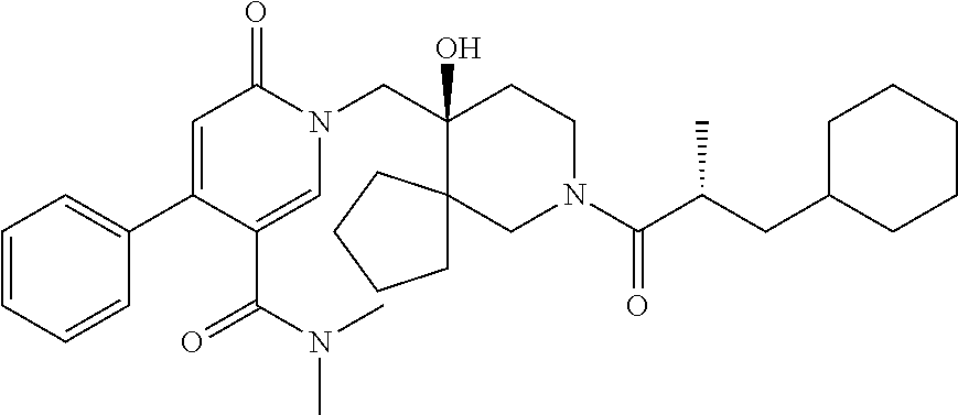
C1=CC=CC(C2=CC(=O)N(CC3(O)C4(CN(C(C(CC5CCCCC5)C)=O)CC3)CCCC4)C=C2C(N(C)C)=O)=C1
